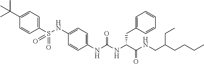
C1(C(C)(C)C)=CC=C(S(NC2=CC=C(NC(NC(C(NCC(CCCC)CC)=O)CC3=CC=CC=C3)=O)C=C2)(=O)=O)C=C1
